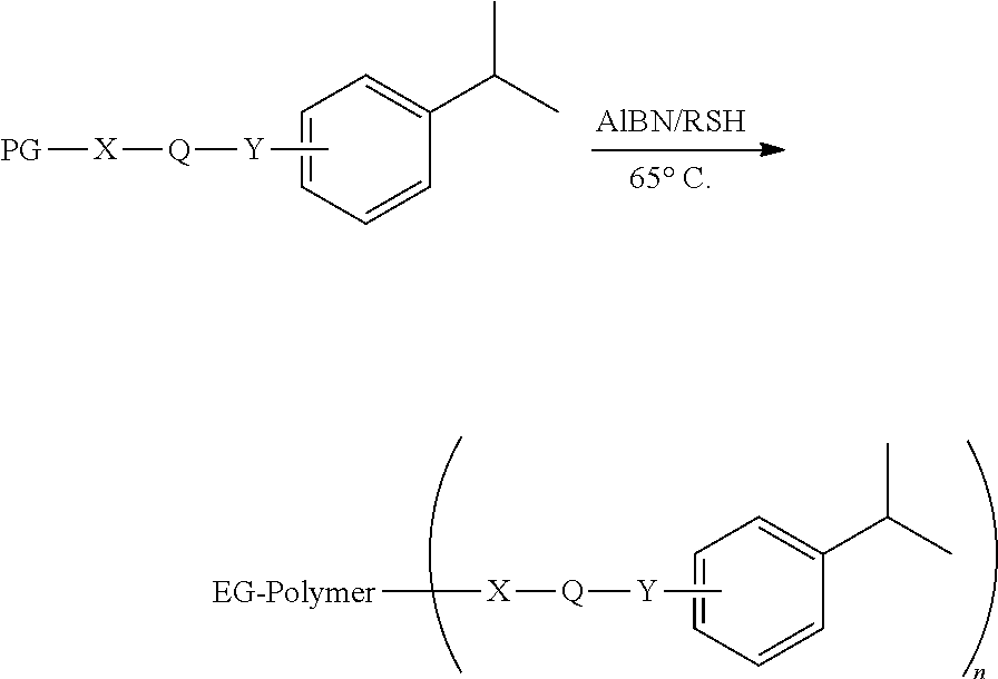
C1=CC(C(C)C)=CC=C1.C[Y][Q][X][PG].C1=CC(C(C)C)=CC=C1.C[Y][Q][X][EG-Polymer]
